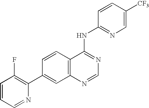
C1=CC2=C(C=C1C1=C(F)C=CC=N1)N=CN=C2NC1=NC=C([CF3])C=C1
